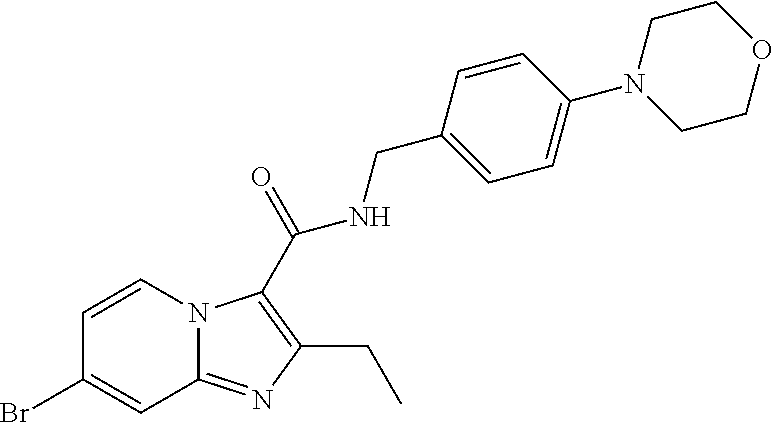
C1=CN2C(=NC(CC)=C2C(NCC2=CC=C(N3CCOCC3)C=C2)=O)C=C1Br
